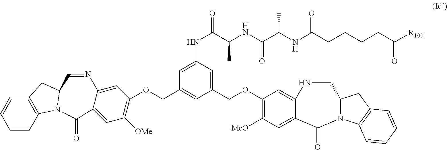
C1(COC2=C([MeO])C=C3C(=C2)NCC2N(C3=O)C3=C(C2)C=CC=C3)=CC(NC(=O)C(NC(C(NC(CCCCC([R100])=O)=O)C)=O)C)=CC(COC2=C([OMe])C=C3C(=O)N4C5=C(C=CC=C5)CC4C=NC3=C2)=C1
